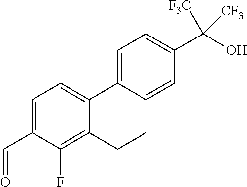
C1=C(C2=CC=C(C=O)C(F)=C2CC)C=CC(C([CF3])([F3C])O)=C1
